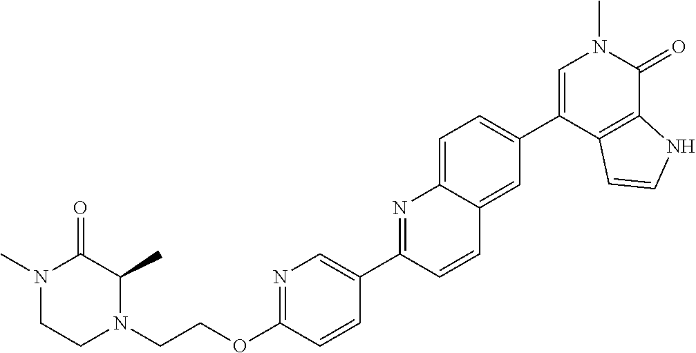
C(OC1=NC=C(C2=NC3=CC=C(C4=CN(C)C(=O)C5=C4C=CN5)C=C3C=C2)C=C1)CN1C(C)C(=O)N(C)CC1
